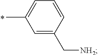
C1=CC(C[NH2])=CC(C)=C1
